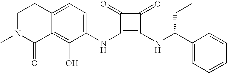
C12=CC=C(NC3=C(NC(C4=CC=CC=C4)CC)C(=O)C3=O)C(O)=C1C(=O)N(C)CC2
